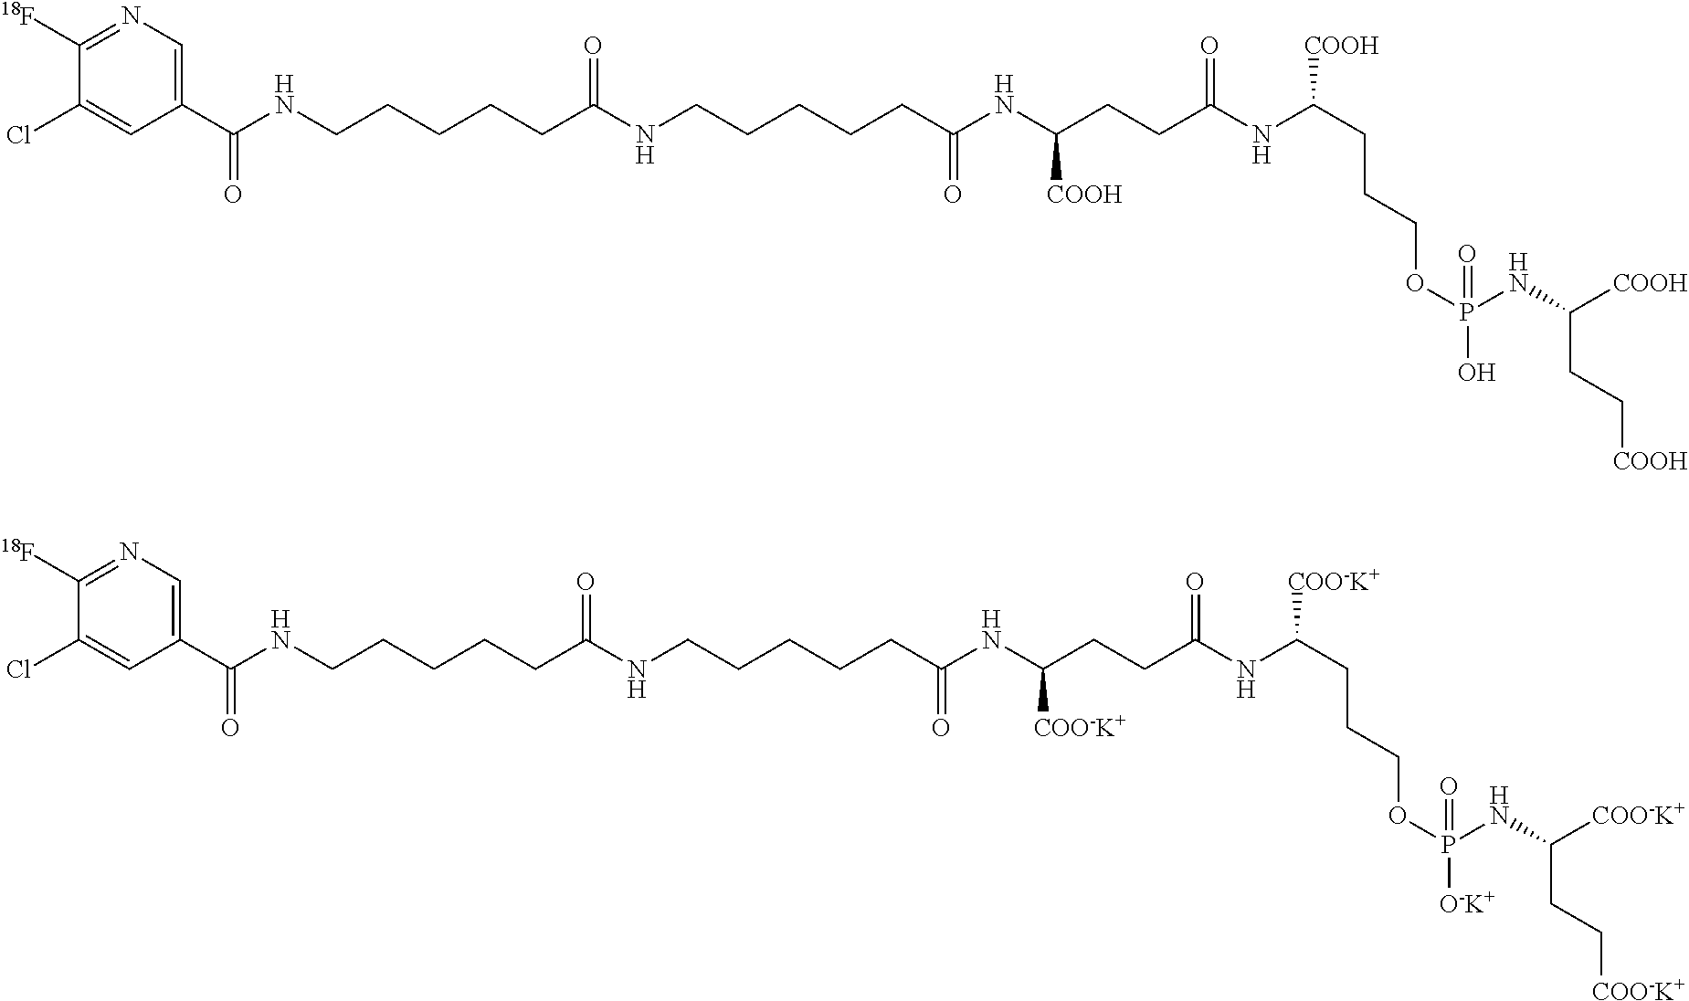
C(CCC(NCCCCCC(NC(CCC(NC(CCCOP(NC(CC[COOH])[COOH])(O)=O)[COOH])=O)[COOH])=O)=O)CCNC(C1=CN=C([18F])C(Cl)=C1)=O.C(CCC(NCCCCCC(NC(CCC(NC(CCCOP(NC(CC[COO-K+])[COO-K+])([O-K+])=O)[COO-K+])=O)[COO-K+])=O)=O)CCNC(C1=CN=C([18F])C(Cl)=C1)=O
